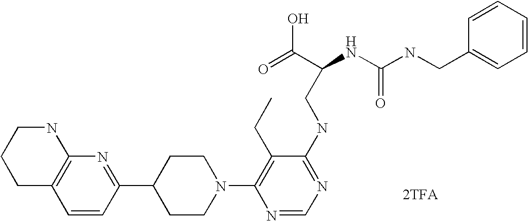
C1=CC(C2CCN(C3=C(CC)C(NCC(NC(NCC4=CC=CC=C4)=O)C(=O)O)=NC=N3)CC2)=NC2=C1CCCN2.[2TFA]
